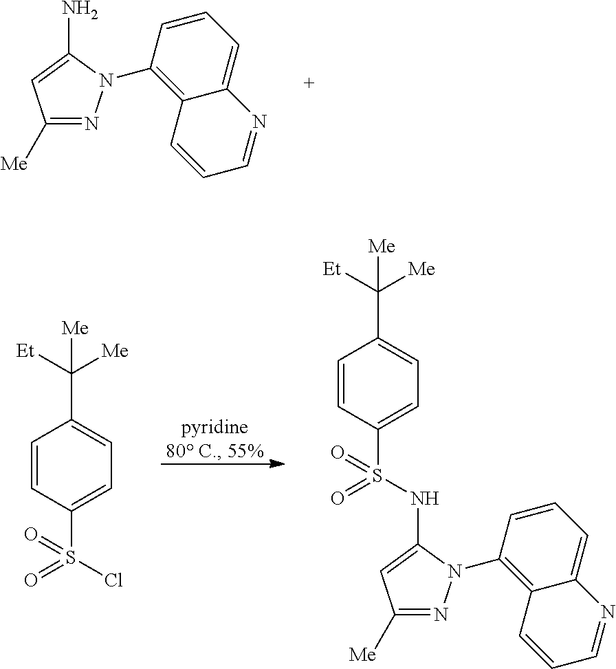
C1([Me])=NN(C2=C3C(=CC=C2)N=CC=C3)C(N)=C1.C1=CC(S(=O)(Cl)=O)=CC=C1C([Me])([Et])[Me].C1=CC(S(=O)(=O)NC2=CC([Me])=NN2C2=C3C(=CC=C2)N=CC=C3)=CC=C1C([Me])([Et])[Me]
